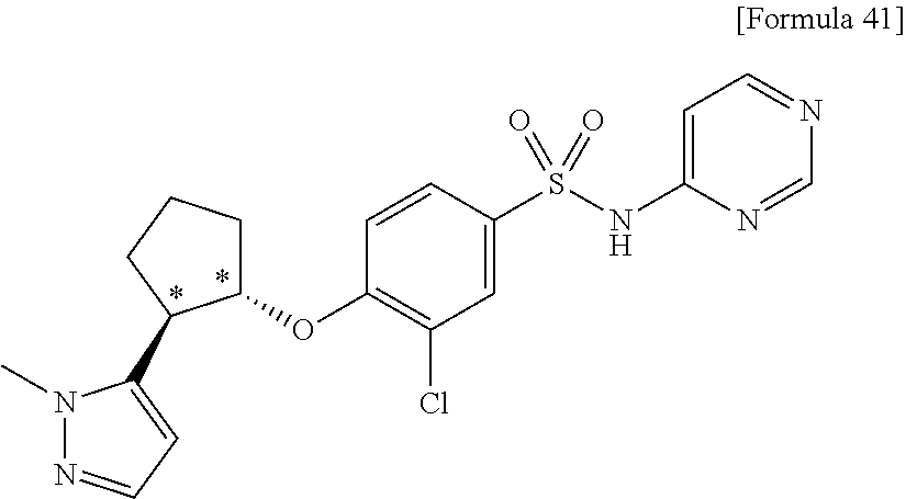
C1=C(NS(C2=CC(Cl)=C(OC3CCCC3C3=CC=NN3C)C=C2)(=O)=O)N=CN=C1
